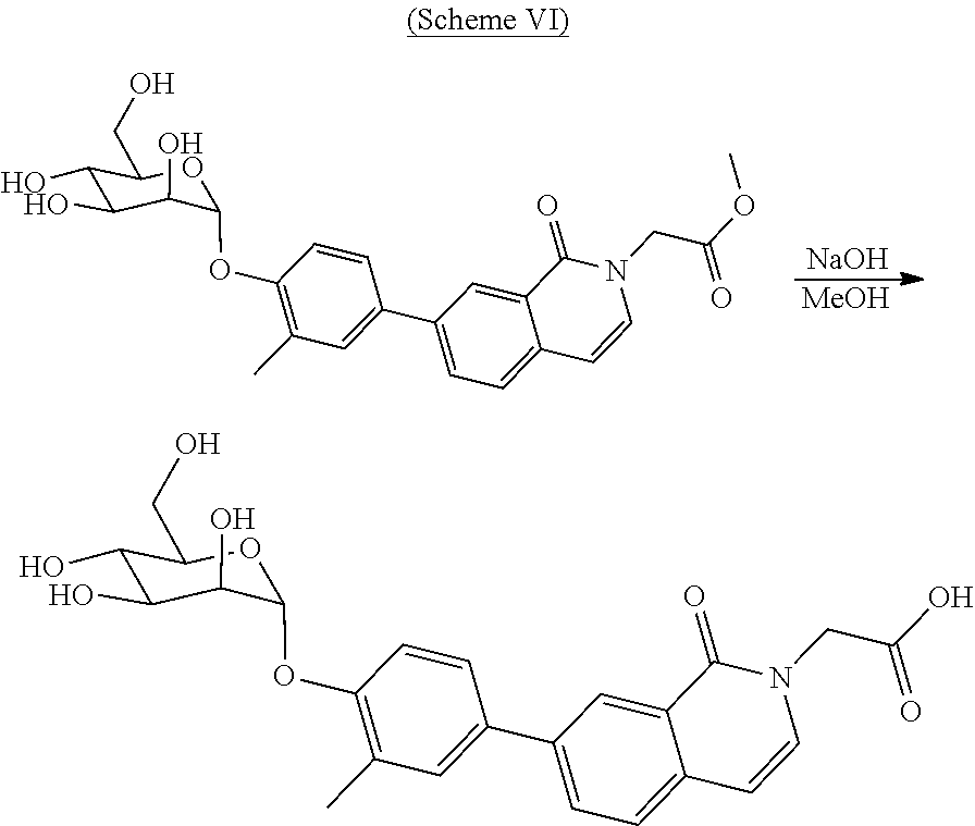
C1(CO)C(O)C(O)C(O)C(OC2=C(C)C=C(C3=CC=C4C(=C3)C(=O)N(CC(OC)=O)C=C4)C=C2)O1.[NaOH].[MeOH].C1(CO)C(O)C(O)C(O)C(OC2=C(C)C=C(C3=CC=C4C(=C3)C(=O)N(CC(O)=O)C=C4)C=C2)O1
